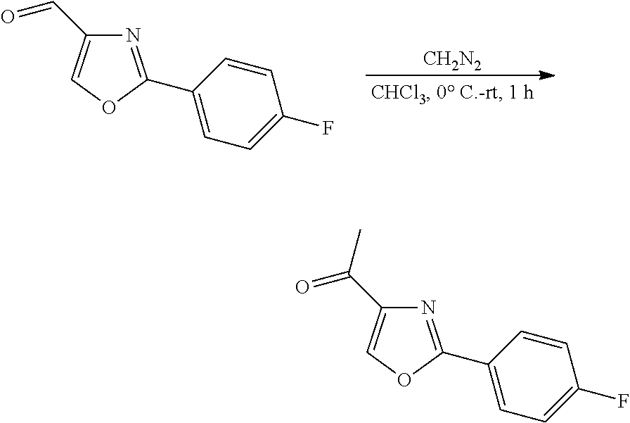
[CH2N2].C1=C(C2=NC(C=O)=CO2)C=CC(F)=C1.C1=C(C2=NC(C(=O)C)=CO2)C=CC(F)=C1
